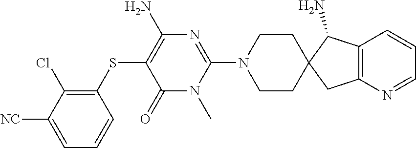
C12=C(N=CC=C1)CC1(C2N)CCN(C2=NC(N)=C(SC3=C(Cl)C([NC])=CC=C3)C(=O)N2C)CC1
